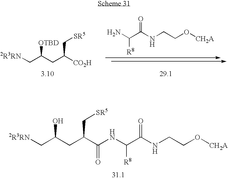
[2R3RN]CC(CC(C(NC(C(NCCO[CH2A])=O)[R8])=O)C[SR5])O.[2R3RN]CC(CC([CO2H])C[SR5])[OTBD].NC(C(NCCO[CH2A])=O)[R8]
